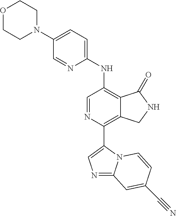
N1(C2=CC=C(NC3=C4C(=C(C5=CN=C6N5C=CC(C#N)=C6)N=C3)CNC4=O)N=C2)CCOCC1
